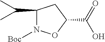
C1(C(C)C)N([Boc])OC(C(=O)O)C1
